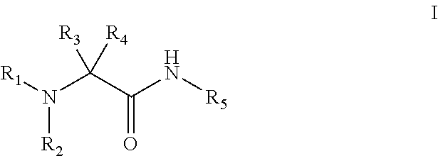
[R1]N(C(C(N[R5])=O)([R3])[R4])[R2]
